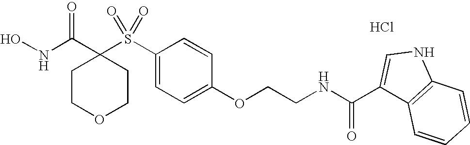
N(C(C1(S(C2=CC=C(OCCNC(C3=CNC4=C3C=CC=C4)=O)C=C2)(=O)=O)CCOCC1)=O)O.Cl
